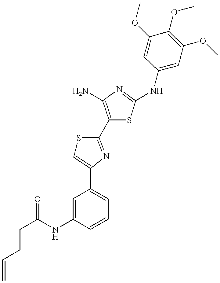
C(C(NC1=CC(C2=CSC(C3=C(N)N=C(NC4=CC(OC)=C(OC)C(OC)=C4)S3)=N2)=CC=C1)=O)CC=C
